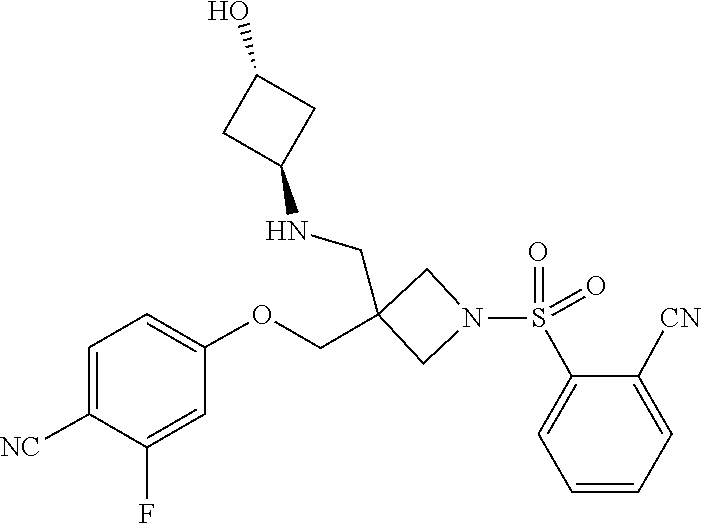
S(=O)(=O)(C1=CC=CC=C1[CN])N1CC(COC2=CC=C([NC])C(F)=C2)(CNC2CC(O)C2)C1
